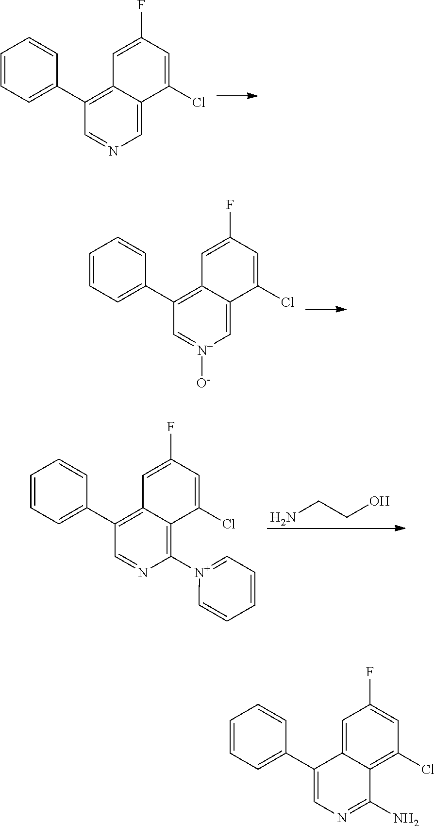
C12=C(C3=CC=CC=C3)C=NC=C1C(Cl)=CC(F)=C2.C12=C(C3=CC=CC=C3)C=[N+]([O-])C=C1C(Cl)=CC(F)=C2.C12=C(C3=CC=CC=C3)C=NC([N+]3=CC=CC=C3)=C1C(Cl)=CC(F)=C2.NCCO.C12=CC(F)=CC(Cl)=C1C(N)=NC=C2C1=CC=CC=C1
